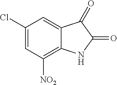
C1(Cl)=CC([NO2])=C2C(=C1)C(=O)C(=O)N2
